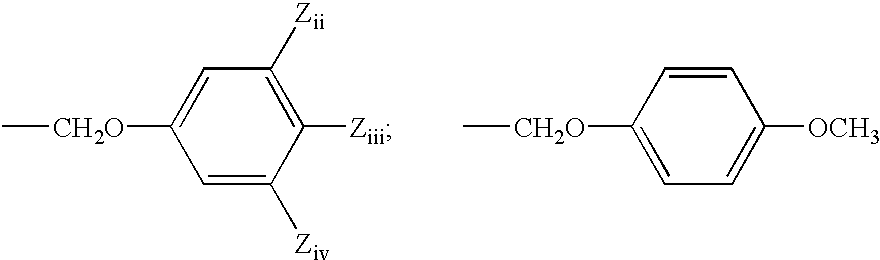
C1=C([Ziv])C([Ziii])=C([Zii])C=C1[CH2O]C.C1=C([CH2O]C)C=CC([OCH3])=C1
